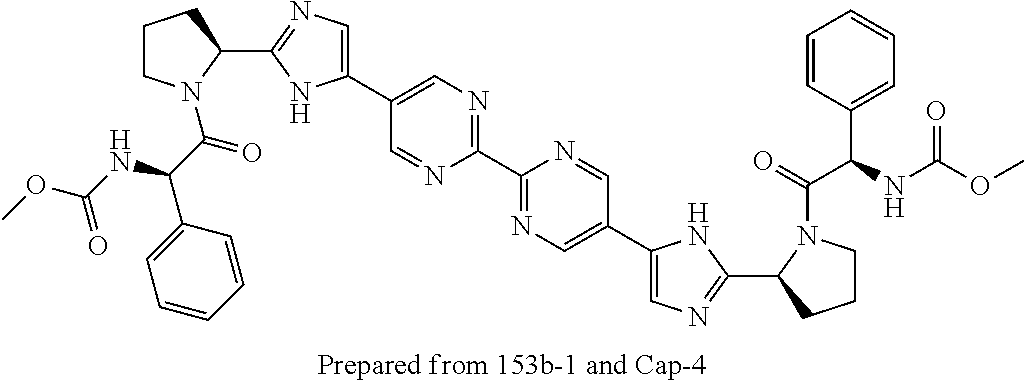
C1=C(C2=CN=C(C3CCCN3C(C(C3=CC=CC=C3)NC(OC)=O)=O)N2)C=NC(C2=NC=C(C3=CN=C(C4CCCN4C(=O)C(NC(OC)=O)C4=CC=CC=C4)N3)C=N2)=N1
